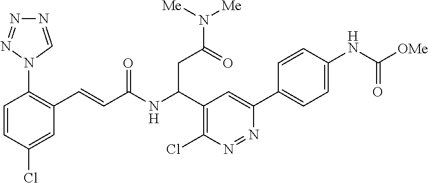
C1=CC(Cl)=CC(C=CC(NC(C2=C(Cl)N=NC(C3=CC=C(NC([OMe])=O)C=C3)=C2)CC(=O)N([Me])[Me])=O)=C1N1N=NN=C1
